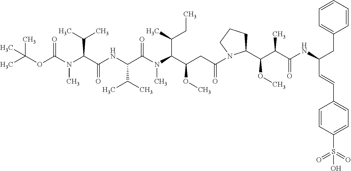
C(OC(N(C(C(NC(C(N(C)C(C(C)CC)C(OC)CC(=O)N1C(C(C(C(NC(CC2=CC=CC=C2)C=CC2=CC=C(S(=O)(=O)O)C=C2)=O)C)OC)CCC1)=O)C(C)C)=O)C(C)C)C)=O)(C)(C)C
